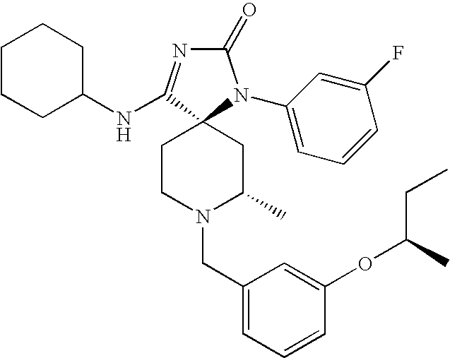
C1CCC(NC2=NC(=O)N(C3=CC=CC(F)=C3)C23CCN(CC2=CC=CC(OC(C)CC)=C2)C(C)C3)CC1
